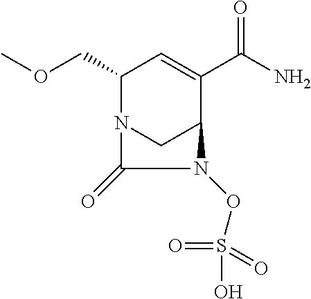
O(CC1N2CC(C(C(N)=O)=C1)N(OS(O)(=O)=O)C2=O)C
